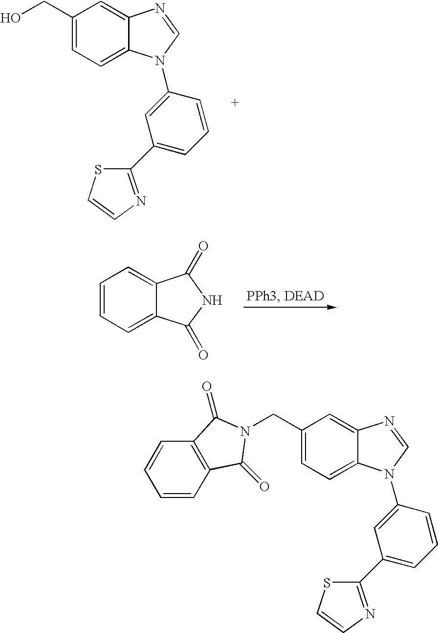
C1(CO)=CC=C2C(=C1)N=CN2C1=CC(C2=NC=CS2)=CC=C1.C1=CC=C2C(=C1)C(=O)NC2=O.C1(CN2C(=O)C3=C(C=CC=C3)C2=O)=CC=C2C(=C1)N=CN2C1=CC(C2=NC=CS2)=CC=C1
